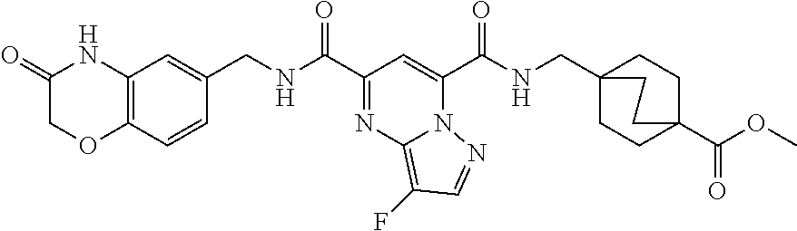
C12=C(C=CC(CNC(C3=NC4=C(F)C=NN4C(C(NCC45CCC(C(OC)=O)(CC4)CC5)=O)=C3)=O)=C1)OCC(=O)N2
